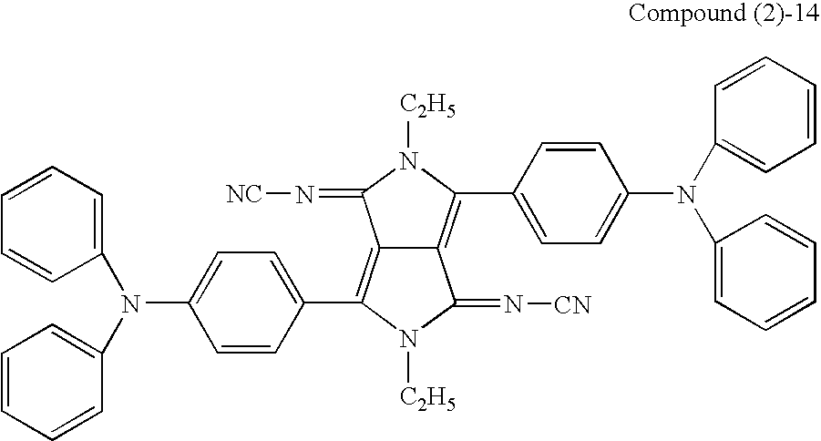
C12=C(C3=CC=C(N(C4=CC=CC=C4)C4=CC=CC=C4)C=C3)N([C2H5])C(=N[CN])C1=C(C1=CC=C(N(C3=CC=CC=C3)C3=CC=CC=C3)C=C1)N([C2H5])C2=N[NC]
